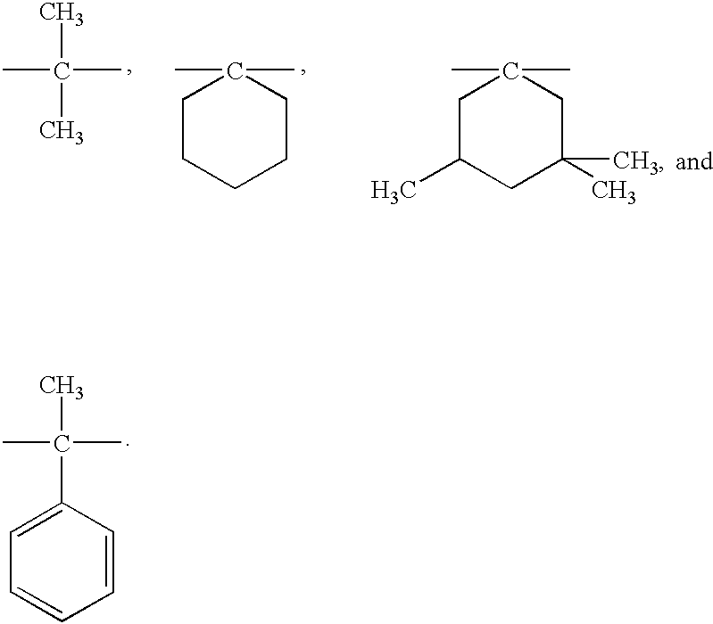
C(C)(C)(C)C1=CC=CC=C1.CC(C)(C)C.CC1(C)CCCCC1.CC1(C)CC(C)CC(C)(C)C1
